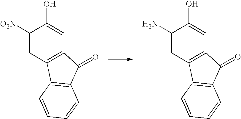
C1([O2N])=CC2=C(C=C1O)C(=O)C1=C2C=CC=C1.C1(N)=CC2=C(C=C1O)C(=O)C1=C2C=CC=C1
